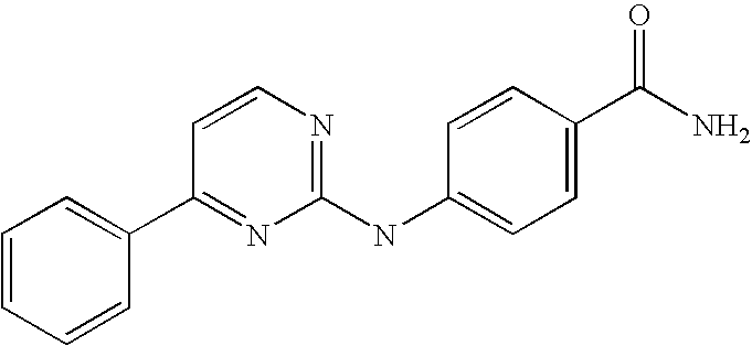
C1=CC(C2=CC=CC=C2)=NC(NC2=CC=C(C(N)=O)C=C2)=N1
